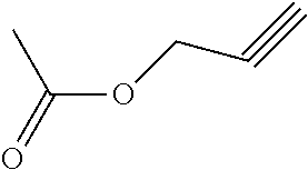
C(OCC#C)(=O)C
